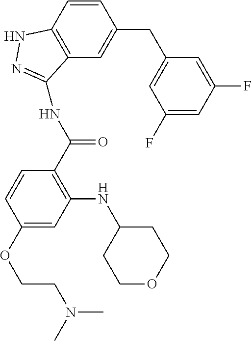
C1(CC2=CC(F)=CC(F)=C2)=CC2=C(C=C1)NN=C2NC(C1=C(NC2CCOCC2)C=C(OCCN(C)C)C=C1)=O
